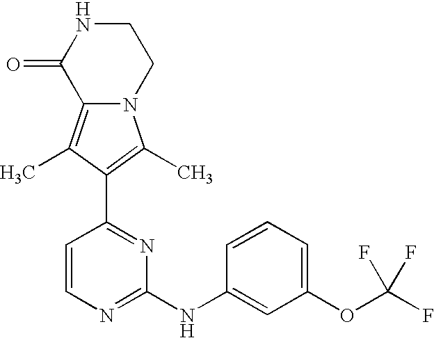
N12C(=C(C)C(C3=NC(NC4=CC(OC(F)(F)F)=CC=C4)=NC=C3)=C1C)C(=O)NCC2
